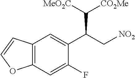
C12=C(C=C(F)C(C(C[NO2])C([MeO2C])[CO2Me])=C1)OC=C2
